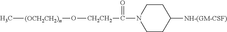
C[(OCH2CH2)n]O[CH2CH2]C(=O)N1CCC([NH-(GM-CSF)])CC1
